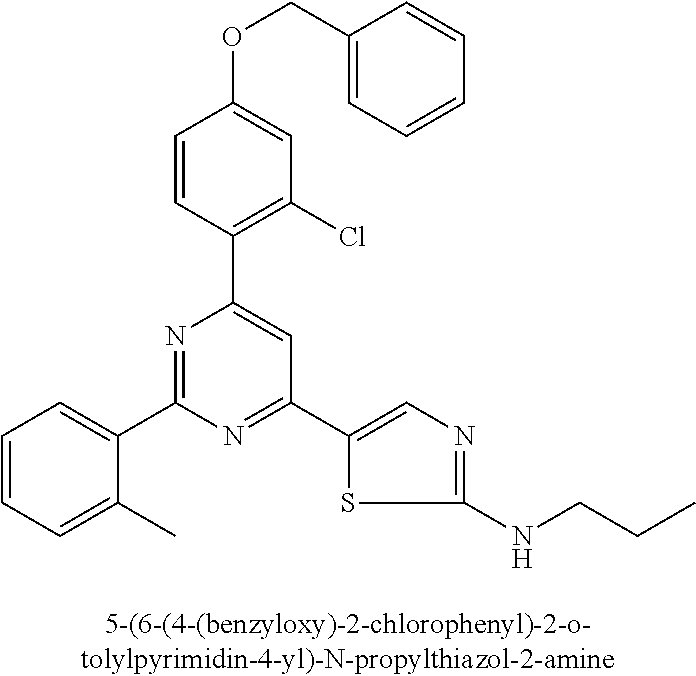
C1=CC(C2=CC(C3=CN=C(NCCC)S3)=NC(C3=CC=CC=C3C)=N2)=C(Cl)C=C1OCC1=CC=CC=C1
